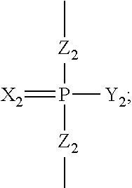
[X2]=P([Y2])([Z2]C)[Z2]C
